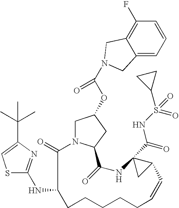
C1N2C(=O)C(NC3=NC(C(C)(C)C)=CS3)CCCCCC=CC3C(C(=O)NS(C4CC4)(=O)=O)(NC(=O)C2CC1OC(N1CC2=C(F)C=CC=C2C1)=O)C3
